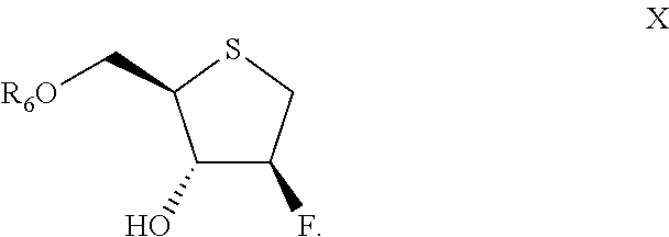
C1(O)C(F)CSC1C[R6O]
